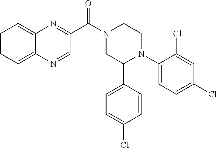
C1=CC=C2C(=C1)N=C(C(N1CC(C3=CC=C(Cl)C=C3)N(C3=CC=C(Cl)C=C3Cl)CC1)=O)C=N2
